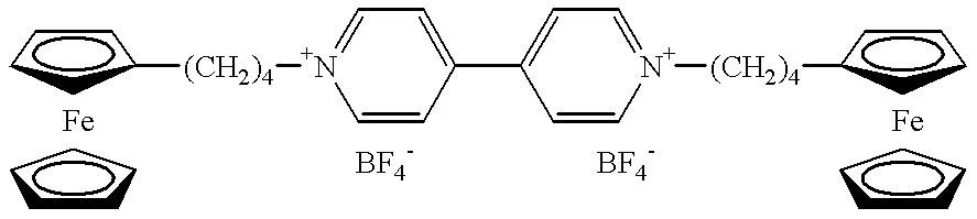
C1CCC([(CH2)4][N+]2=CC=C(C3=CC=[N+]([(CH2)4]C4CCCC4)C=C3)C=C2)C1.C1CCCC1.C1CCCC1
